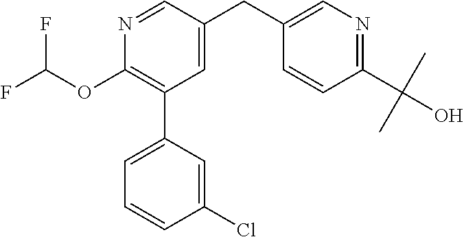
N1=CC(CC2=CN=C(C(O)(C)C)C=C2)=CC(C2=CC=CC(Cl)=C2)=C1OC(F)F
